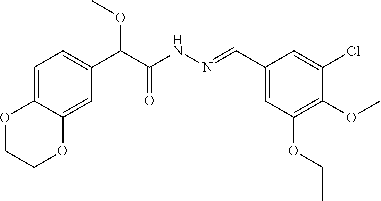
C(C(NN=CC1=CC(OCC)=C(OC)C(Cl)=C1)=O)(OC)C1=CC=C2C(=C1)OCCO2
